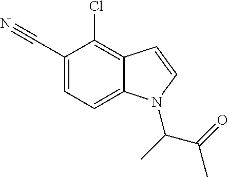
C12=C(Cl)C(C#N)=CC=C1N(C(C)C(C)=O)C=C2
